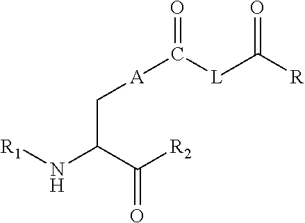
[R1]NC(C(=O)[R2])C[A]C([L]C([R])=O)=O
